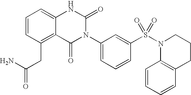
C1=CC(CC(N)=O)=C2C(=C1)NC(=O)N(C1=CC=CC(S(N3CCCC4=C3C=CC=C4)(=O)=O)=C1)C2=O
